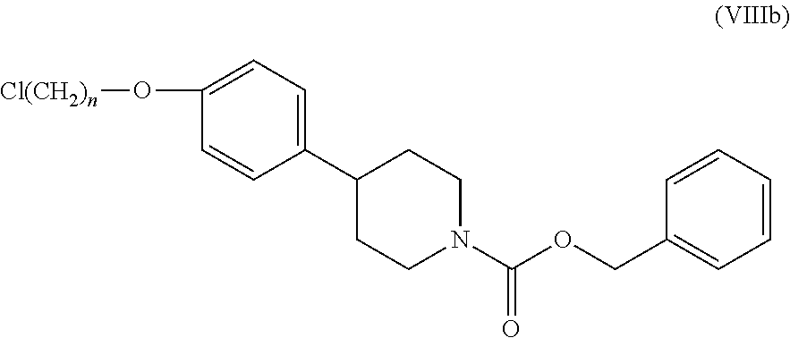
[Cl(CH2)n]OC1=CC=C(C2CCN(C(OCC3=CC=CC=C3)=O)CC2)C=C1
